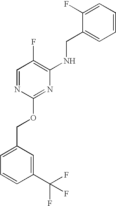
C1=C(C(F)(F)F)C=CC=C1COC1=NC(NCC2=CC=CC=C2F)=C(F)C=N1
